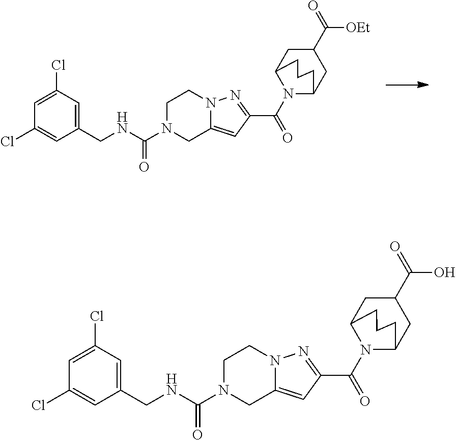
C1N(C(NCC2=CC(Cl)=CC(Cl)=C2)=O)CC2=CC(C(=O)N3C4CC(C([OEt])=O)CC3CCC4)=NN2C1.C1N(C(NCC2=CC(Cl)=CC(Cl)=C2)=O)CC2=CC(C(=O)N3C4CC(C(O)=O)CC3CCC4)=NN2C1
